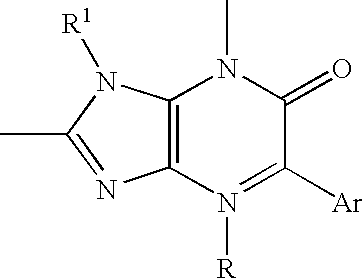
C12=C(N([R])=C([Ar])C(=O)N1C)N=C(C)N2[R1]
